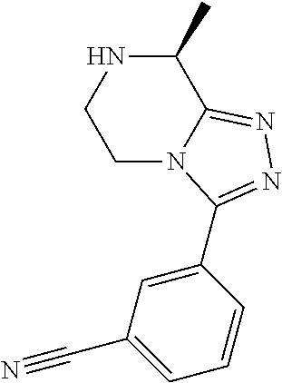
C1(C2=NN=C3C(C)NCCN32)=CC(C#N)=CC=C1
